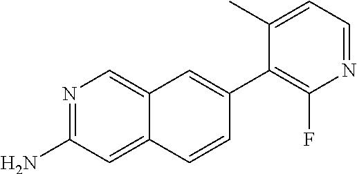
N1=C(N)C=C2C(=C1)C=C(C1=C(F)N=CC=C1C)C=C2
